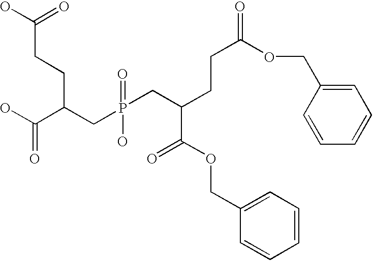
C(CCC(CP(CC(CCC(=O)OCC1=CC=CC=C1)C(OCC1=CC=CC=C1)=O)(=O)O)C(O)=O)(O)=O
